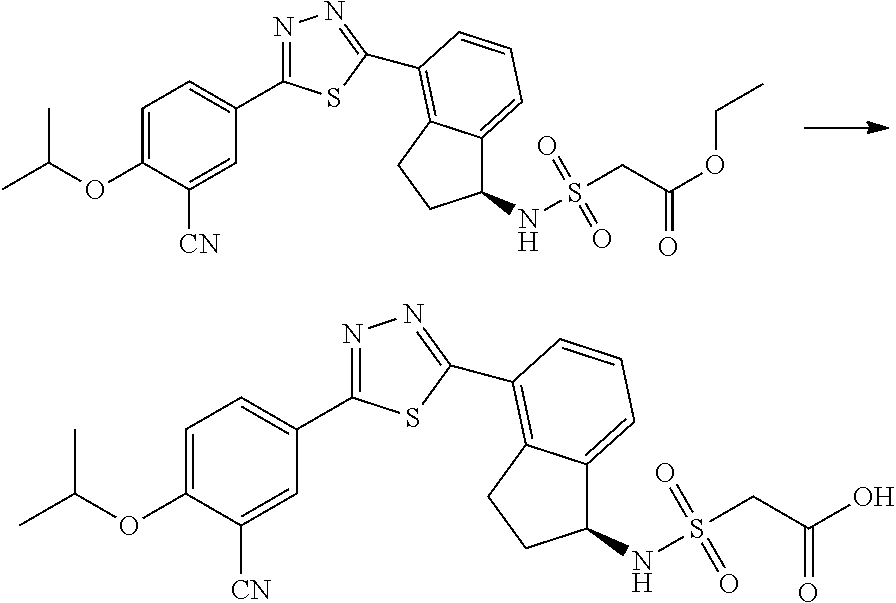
N1=C(C2=CC=C(OC(C)C)C([CN])=C2)SC(C2=C3C(=CC=C2)C(NS(CC(O)=O)(=O)=O)CC3)=N1.N1=C(C2=CC=C(OC(C)C)C([CN])=C2)SC(C2=C3C(=CC=C2)C(NS(CC(OCC)=O)(=O)=O)CC3)=N1
